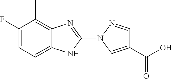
FC1=CC=C2C(=C1C)N=C(N1C=C(C(O)=O)C=N1)N2
